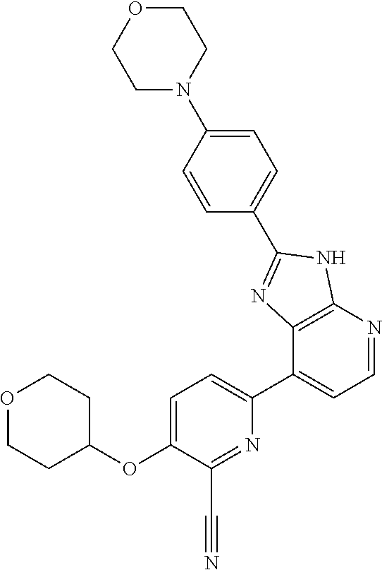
O(C1=CC=C(C2=CC=NC3=C2N=C(C2=CC=C(N4CCOCC4)C=C2)N3)N=C1C#N)C1CCOCC1
